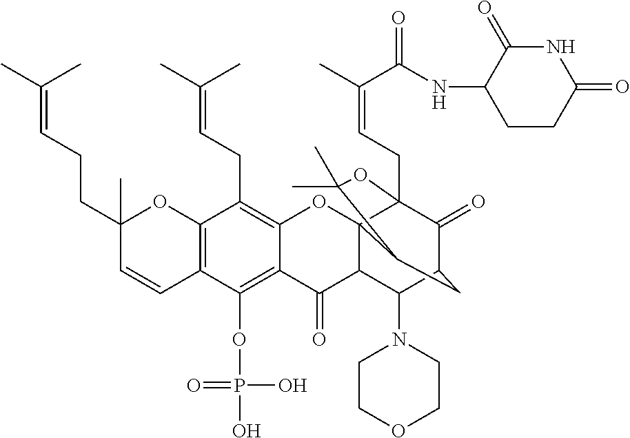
C12=C(OP(O)(=O)O)C3=C(C(CC=C(C)C)=C1OC14C(C2=O)C(N2CCOCC2)C2C(=O)C1(CC=C(C)C(=O)NC1CCC(=O)NC1=O)OC(C)(C)C4C2)OC(C)(CCC=C(C)C)C=C3
